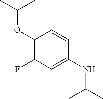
C1(OC(C)C)=C(F)C=C(NC(C)C)C=C1
